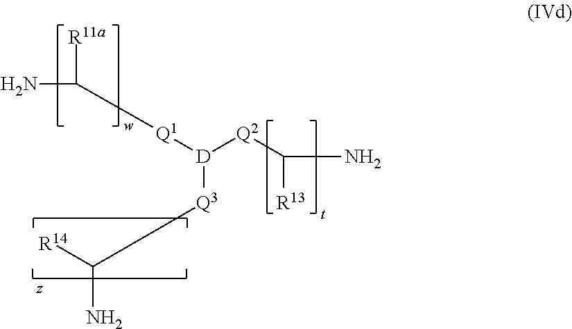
NC([R11a])[Q1][D]([Q3]C(N)[R14])[Q2]C([R13])N
